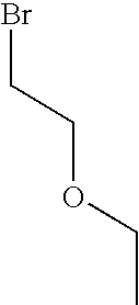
C(OCC)CBr
